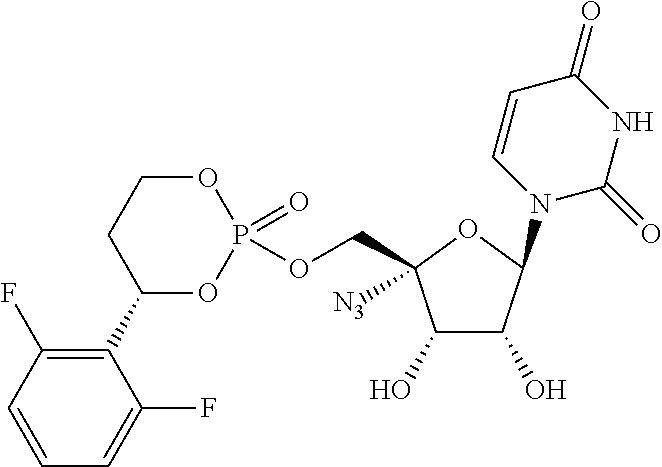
C1(O)C(O)C(N2C=CC(=O)NC2=O)OC1(COP1(=O)OCCC(C2=C(F)C=CC=C2F)O1)[N3]
